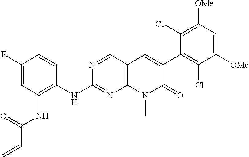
N(C1=NC2=C(C=N1)C=C(C1=C(Cl)C([OMe])=CC([OMe])=C1Cl)C(=O)N2C)C1=C(NC(C=C)=O)C=C(F)C=C1
